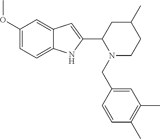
C1(OC)=CC=C2C(=C1)C=C(C1N(CC3=CC(C)=C(C)C=C3)CCC(C)C1)N2
